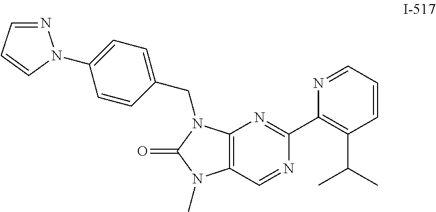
C12=C(C=NC(C3=C(C(C)C)C=CC=N3)=N1)N(C)C(=O)N2CC1=CC=C(N2N=CC=C2)C=C1
